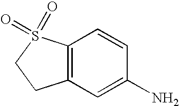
C1=C(N)C=CC2=C1CCS2(=O)=O
